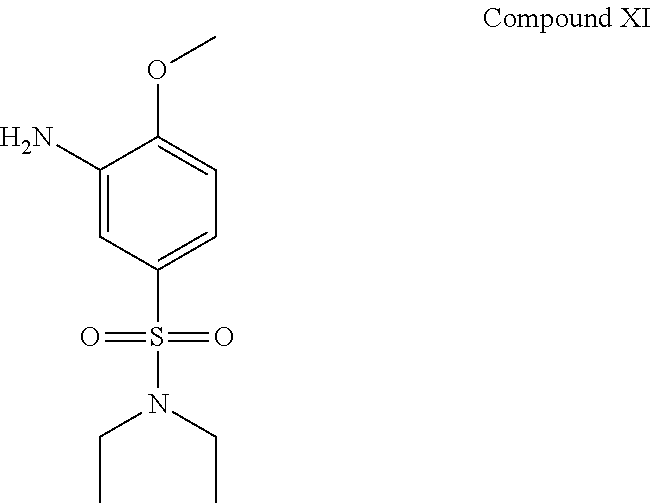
C1(N)=CC(S(=O)(N(CC)CC)=O)=CC=C1OC
